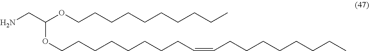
NCC(OCCCCCCCCCC)OCCCCCCCCC=CCCCCCCCC
